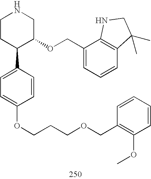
C1CC(C2=CC=C(OCCCOCC3=C(OC)C=CC=C3)C=C2)C(OCC2=CC=CC3=C2NCC3(C)C)CN1
